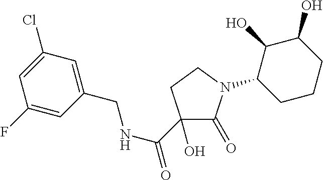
C1(O)(C(=O)NCC2=CC(Cl)=CC(F)=C2)C(=O)N(C2CCCC(O)C2O)CC1
